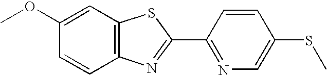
C1(OC)=CC2=C(C=C1)N=C(C1=NC=C(SC)C=C1)S2
